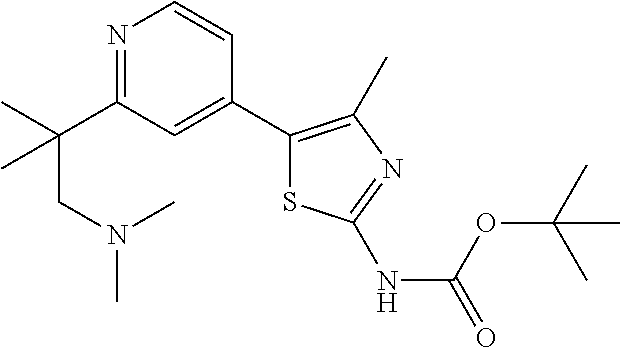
N1=C(C(C)(CN(C)C)C)C=C(C2=C(C)N=C(NC(=O)OC(C)(C)C)S2)C=C1
